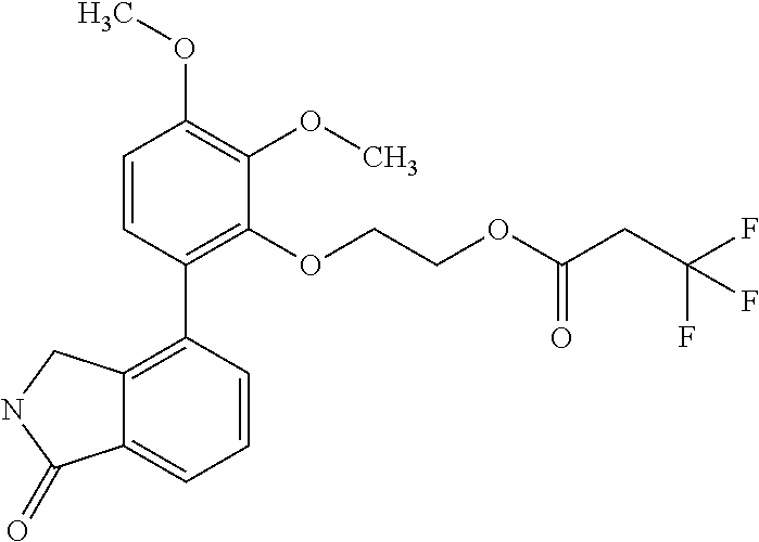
C1=CC(C2=C3C(=CC=C2)C(=O)NC3)=C(OCCOC(CC(F)(F)F)=O)C(OC)=C1OC
